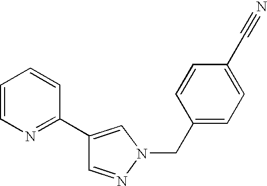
C1(C2=NC=CC=C2)=CN(CC2=CC=C(C#N)C=C2)N=C1
